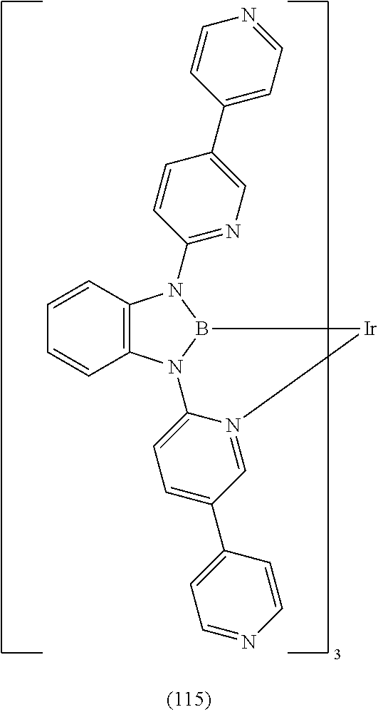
C12=C(N3B(N1C1=NC=C(C4=CC=NC=C4)C=C1)[Ir]N1=CC(C4=CC=NC=C4)=CC=C31)C=CC=C2
